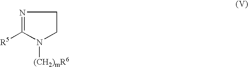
N1=C([R5])N([(CH2)mR6])CC1
